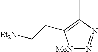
[MeN]1N=NC(C)=C1CC[Et2N]
